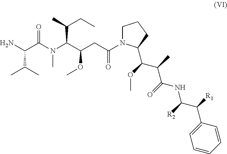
NC(C(N(C(C(OC)CC(N1CCCC1C(OC)C(C)C(=O)NC(C([R1])C1=CC=CC=C1)[R2])=O)C(CC)C)C)=O)C(C)C
